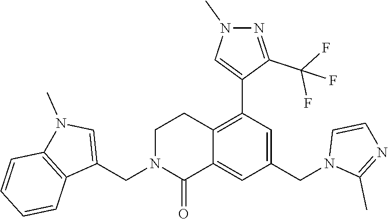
C1(CN2C(=O)C3=CC(CN4C(C)=NC=C4)=CC(C4=CN(C)N=C4C(F)(F)F)=C3CC2)=CN(C)C2=C1C=CC=C2
